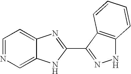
C1=NC=C2C(=C1)N=C(C1=NNC3=C1C=CC=C3)N2
